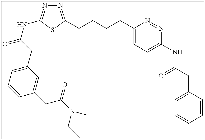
N1=C(CCCCC2=CC=C(NC(CC3=CC=CC=C3)=O)N=N2)SC(NC(=O)CC2=CC=CC(CC(N(CC)C)=O)=C2)=N1
